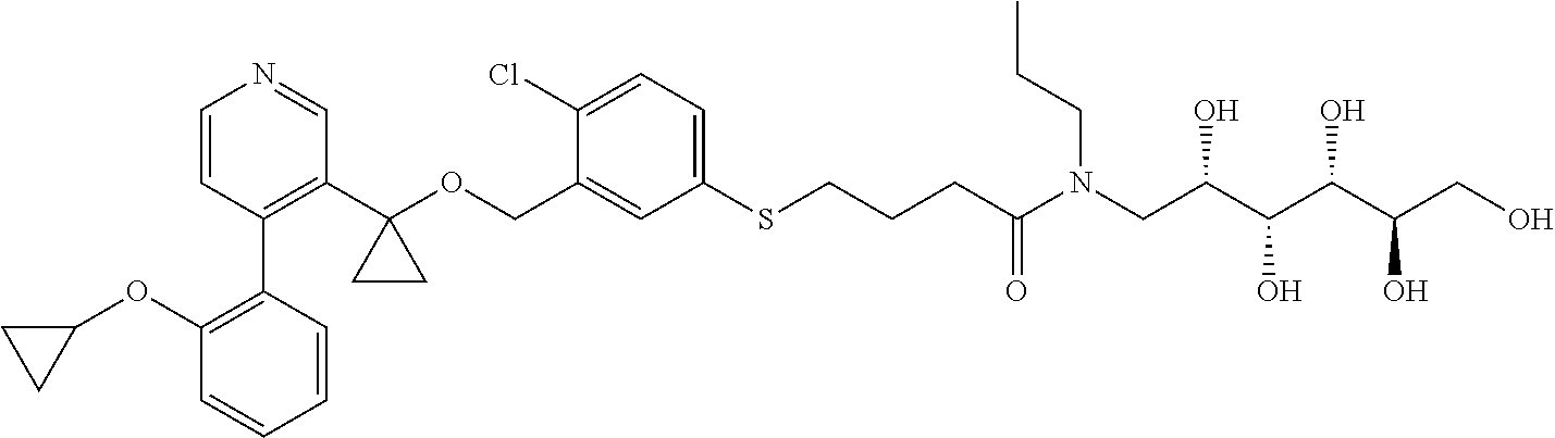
C1=C(COC2(C3=C(C4=C(OC5CC5)C=CC=C4)C=CN=C3)CC2)C(Cl)=CC=C1SCCCC(N(CC(C(C(C(CO)O)O)O)O)CCC)=O
